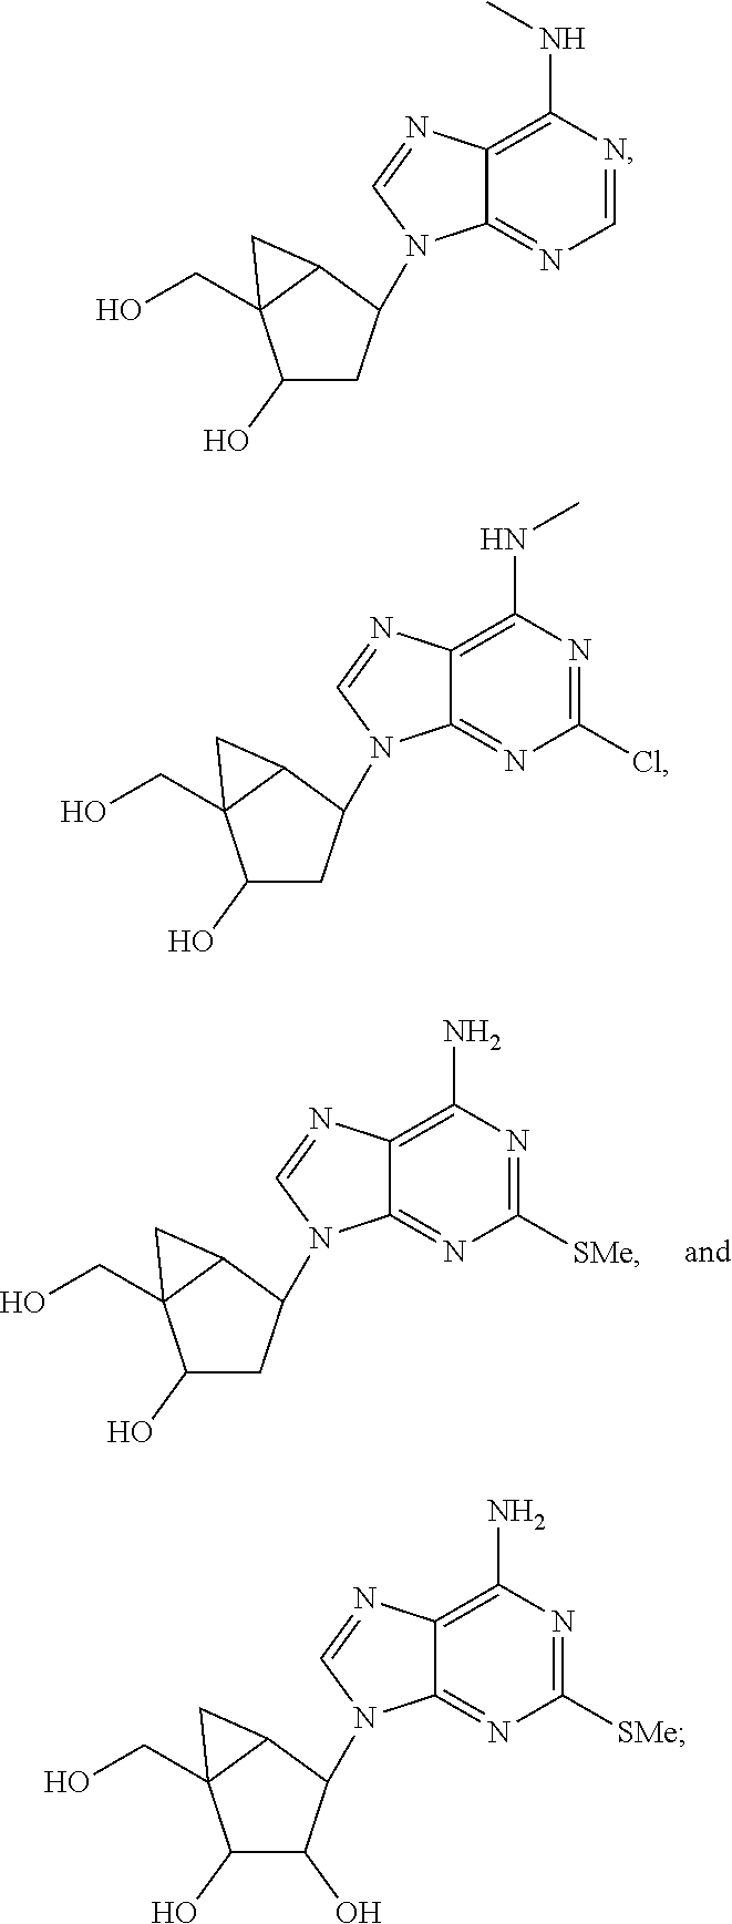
N1(C2CC(O)C3(CO)C2C3)C=NC2=C(N)N=C([SMe])N=C12.N1(C2CC(O)C3(CO)C2C3)C=NC2=C(NC)N=CN=C12.N1(C2CC(O)C3(CO)C2C3)C=NC2=C(NC)N=C(Cl)N=C12.N1(C2C(O)C(O)C3(CO)C2C3)C=NC2=C(N)N=C([SMe])N=C12
